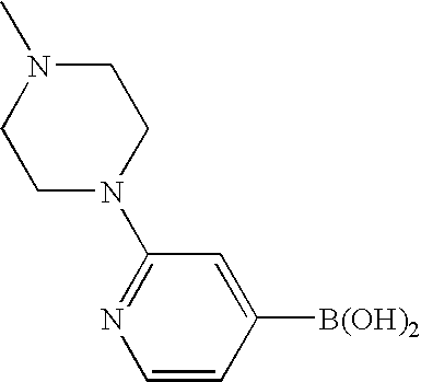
[B(OH)2]C1=CC(N2CCN(C)CC2)=NC=C1
